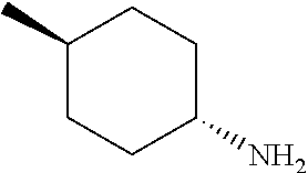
C1(C)CCC(N)CC1
